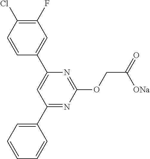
C1(Cl)=C(F)C=C(C2=CC(C3=CC=CC=C3)=NC(OCC([ONa])=O)=N2)C=C1
